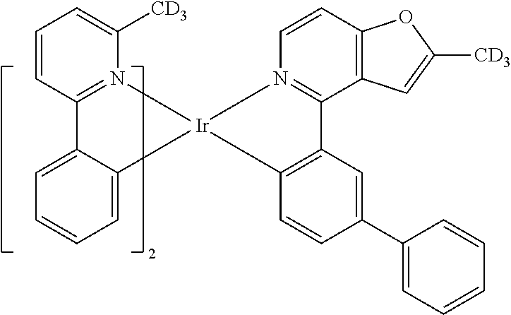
C1=C2C(=CC=C1)C[Ir]1(CN3=C2C=CC=C3[CD3])CN2=C(C3=C(C=C2)OC([CD3])=C3)C2=C(C=CC(C3=CC=CC=C3)=C2)C1
